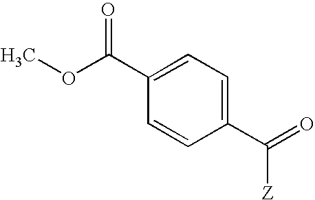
COC(C1=CC=C(C(=O)[Z])C=C1)=O
